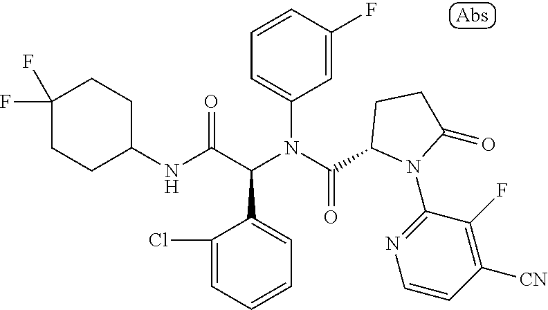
C1=CC(F)=CC(N(C(=O)C2N(C3=NC=CC([CN])=C3F)C(=O)CC2)C(C(NC2CCC(F)(F)CC2)=O)C2=CC=CC=C2Cl)=C1
